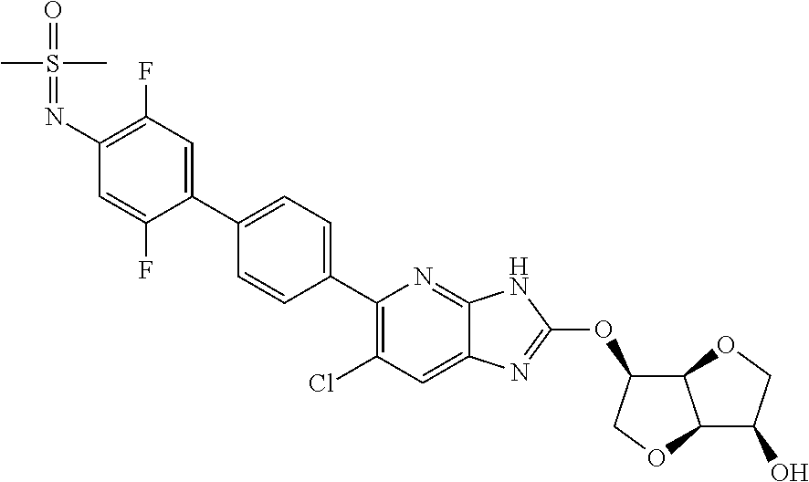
C1(N=S(=O)(C)C)=C(F)C=C(C2=CC=C(C3=C(Cl)C=C4C(=N3)NC(OC3C5C(C(O)CO5)OC3)=N4)C=C2)C(F)=C1
